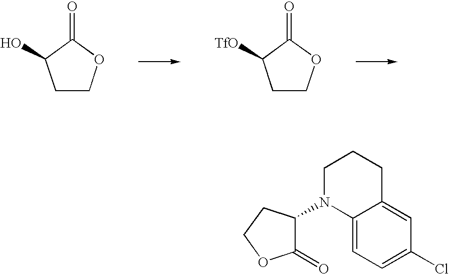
C1COC(=O)C1O.C1COC(=O)C1[TfO].C1(=O)C(N2C3=CC=C(Cl)C=C3CCC2)CCO1
